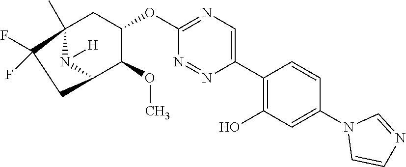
C12(C)CC(OC3=NC=C(C4=C(O)C=C(N5C=CN=C5)C=C4)N=N3)C(OC)C(N1[H])CC2(F)F
